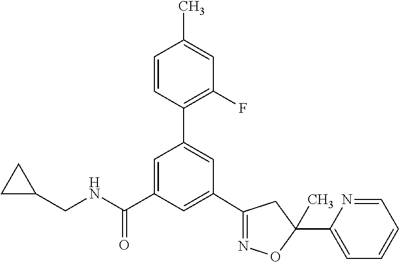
C1(C2=NOC(C3=CC=CC=N3)(C)C2)=CC(C(NCC2CC2)=O)=CC(C2=C(F)C=C(C)C=C2)=C1
